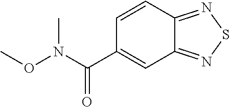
C1=CC2=NSN=C2C=C1C(N(OC)C)=O
